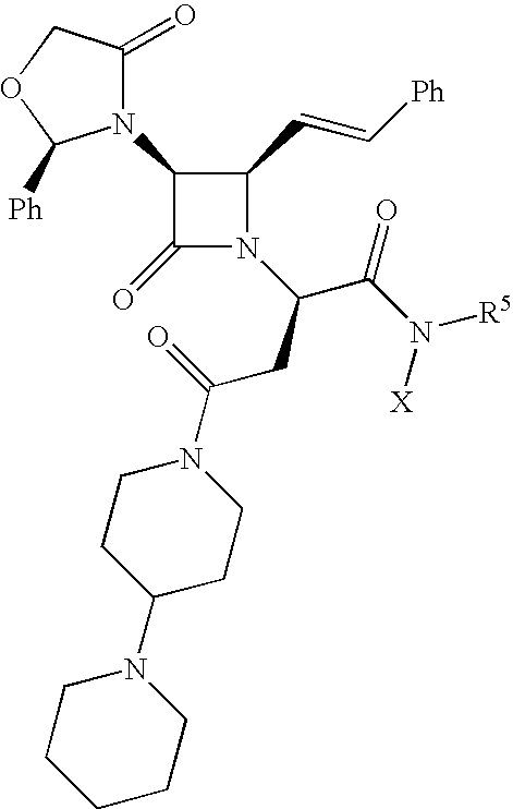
C1(N2C(=O)COC2[Ph])C(=O)N(C(C(N([X])[R5])=O)CC(=O)N2CCC(N3CCCCC3)CC2)C1C=C[Ph]
